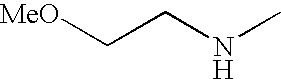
[MeO]CCNC
